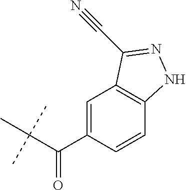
C(C(C)(C)C)(C1=CC2=C(C=C1)NN=C2C#N)=O
